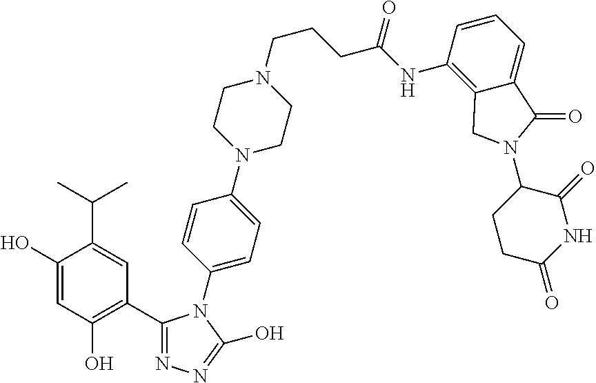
C1(O)=CC(O)=C(C2=NN=C(O)N2C2=CC=C(N3CCN(CCCC(NC4=C5C(=CC=C4)C(=O)N(C4CCC(=O)NC4=O)C5)=O)CC3)C=C2)C=C1C(C)C
